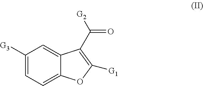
C1([G3])=CC=C2C(=C1)C(C(=O)[G2])=C([G1])O2
